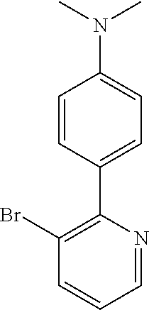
C1(Br)=C(C2=CC=C(N(C)C)C=C2)N=CC=C1
